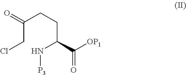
C(CCl)(=O)CCC(C([OP1])=O)N[P3]
